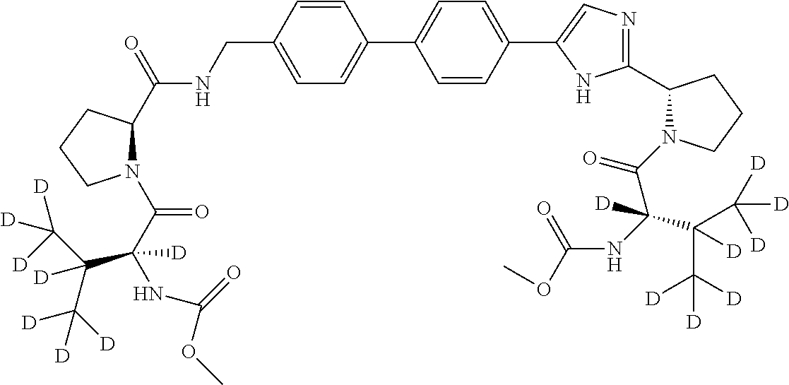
C1=CC(CNC(C2CCCN2C(C(NC(=O)OC)([D])C(C([D])([D])[D])([D])C([D])([D])[D])=O)=O)=CC=C1C1=CC=C(C2=CN=C(C3N(C(C(NC(OC)=O)([D])C(C([D])([D])[D])(C([D])([D])[D])[D])=O)CCC3)N2)C=C1
